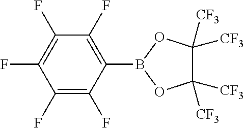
C1(F)=C(F)C(B2OC([CF3])([CF3])C([CF3])([CF3])O2)=C(F)C(F)=C1F
